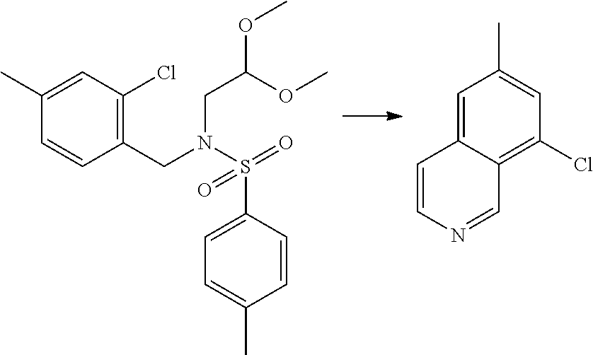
C1(CN(S(=O)(C2=CC=C(C)C=C2)=O)CC(OC)OC)=C(Cl)C=C(C)C=C1.C1=C2C(=C(Cl)C=C1C)C=NC=C2
